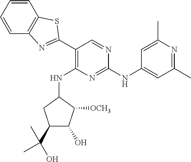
C1=CC=CC2=C1SC(C1=C(NC3C([OCH3])C(O)C(C(O)(C)C)C3)N=C(NC3=CC(C)=NC(C)=C3)N=C1)=N2
